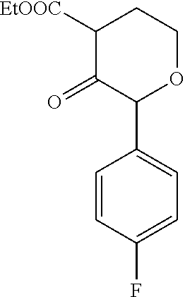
C1=CC(F)=CC=C1C1OCCC([EtOOC])C1=O
